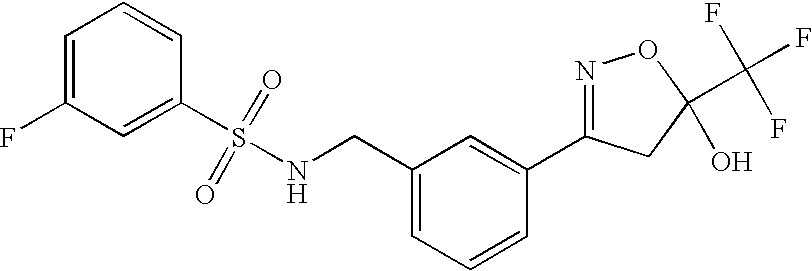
O=S(NCC1=CC=CC(C2=NOC(C(F)(F)F)(O)C2)=C1)(=O)C1=CC(F)=CC=C1
